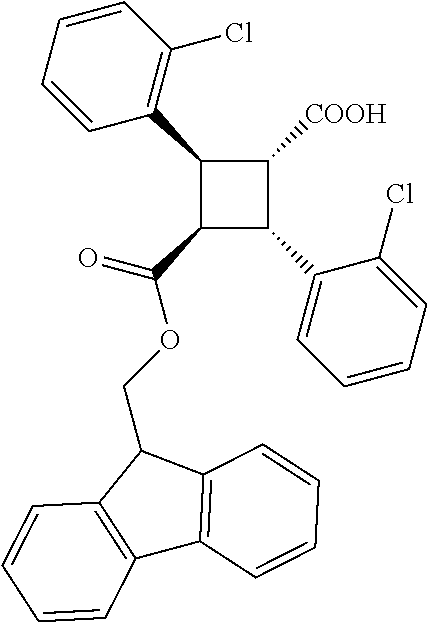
C1(C2=C(Cl)C=CC=C2)C(C(=O)OCC2C3=C(C4=C2C=CC=C4)C=CC=C3)C(C2=CC=CC=C2Cl)C1[COOH]
